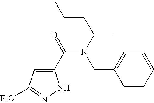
C1(C(=O)N(CC2=CC=CC=C2)C(CCC)C)=CC([F3C])=NN1
